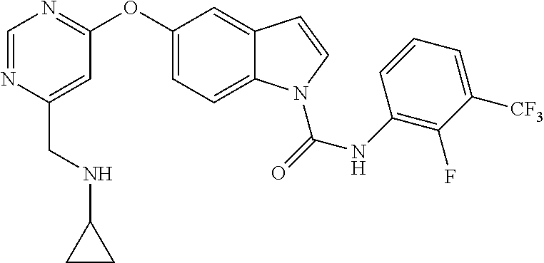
C(C1=CC(OC2=CC=C3C(=C2)C=CN3C(=O)NC2=C(F)C([CF3])=CC=C2)=NC=N1)NC1CC1
